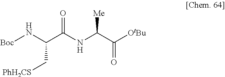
[Boc]NC(C(NC(C([OtBu])=O)[Me])=O)C[PhH2CS]
